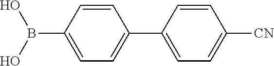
C1=CC(C2=CC=C([CN])C=C2)=CC=C1B(O)O
